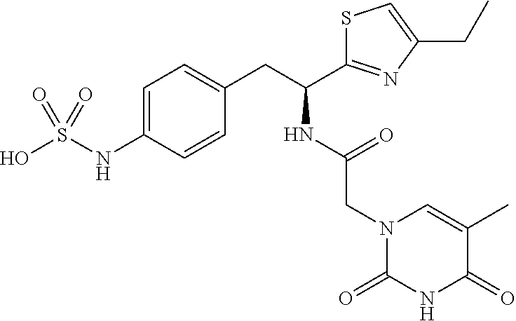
C1=C(NS(O)(=O)=O)C=CC(CC(C2=NC(CC)=CS2)NC(CN2C=C(C)C(=O)NC2=O)=O)=C1
